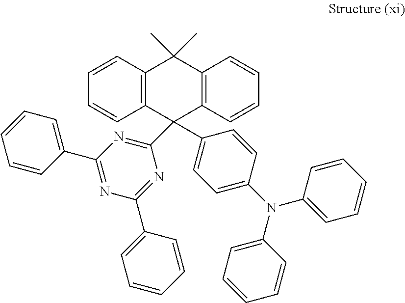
C1=CC=CC(C2=NC(C3=CC=CC=C3)=NC(C3(C4=CC=C(N(C5=CC=CC=C5)C5=CC=CC=C5)C=C4)C4=C(C(C)(C)C5=C3C=CC=C5)C=CC=C4)=N2)=C1
